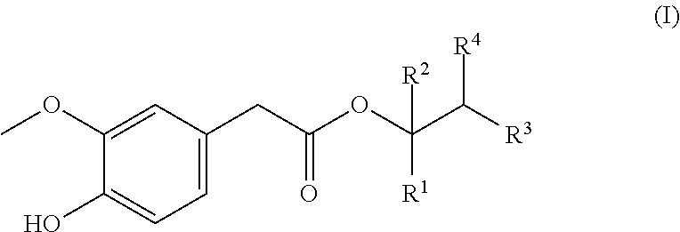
[R2]C(OC(CC1=CC=C(O)C(OC)=C1)=O)(C([R4])[R3])[R1]
